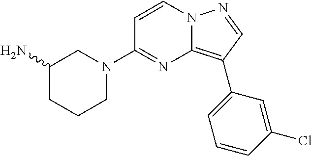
C1(N)CCCN(C2=NC3=C(C4=CC=CC(Cl)=C4)C=NN3C=C2)C1
